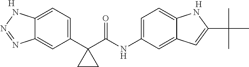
C12=CC=C(C3(C(NC4=CC=C5C(=C4)C=C(C(C)(C)C)N5)=O)CC3)C=C1N=NN2.[H].[H]
